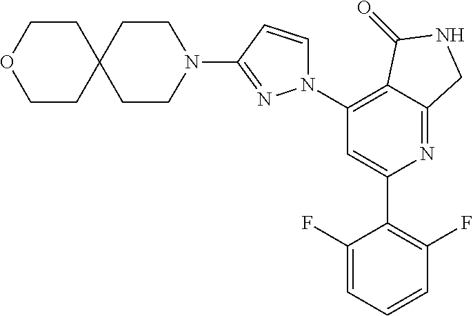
C1(N2C=CC(N3CCC4(CC3)CCOCC4)=N2)=C2C(=NC(C3=C(F)C=CC=C3F)=C1)CNC2=O
